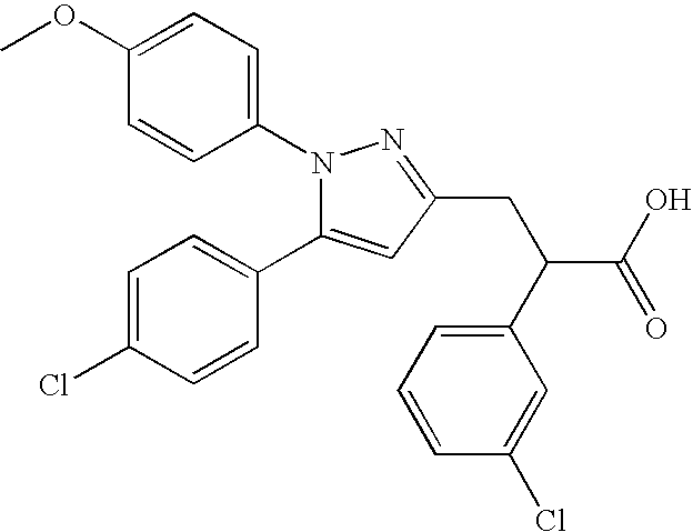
COC1=CC=C(N2C(C3=CC=C(Cl)C=C3)=CC(CC(C(O)=O)C3=CC=CC(Cl)=C3)=N2)C=C1
